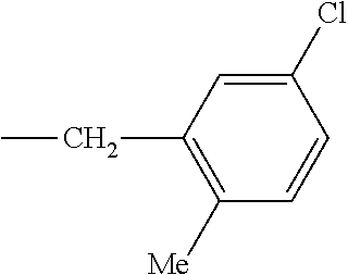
C1([Me])=C(CC)C=C(Cl)C=C1
